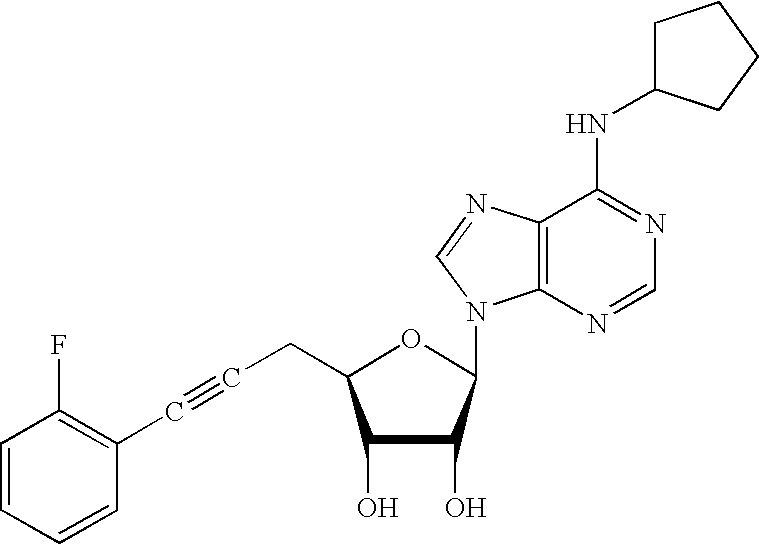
C(CC1C(O)C(O)C(N2C3=C(C(NC4CCCC4)=NC=N3)N=C2)O1)#CC1=C(F)C=CC=C1
